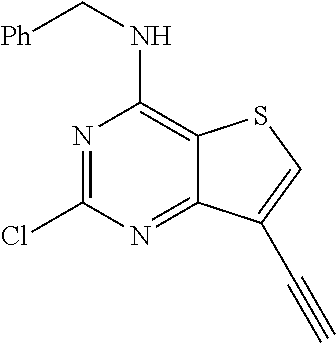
ClC1=NC(NC[Ph])=C2C(=N1)C(C#C)=CS2
